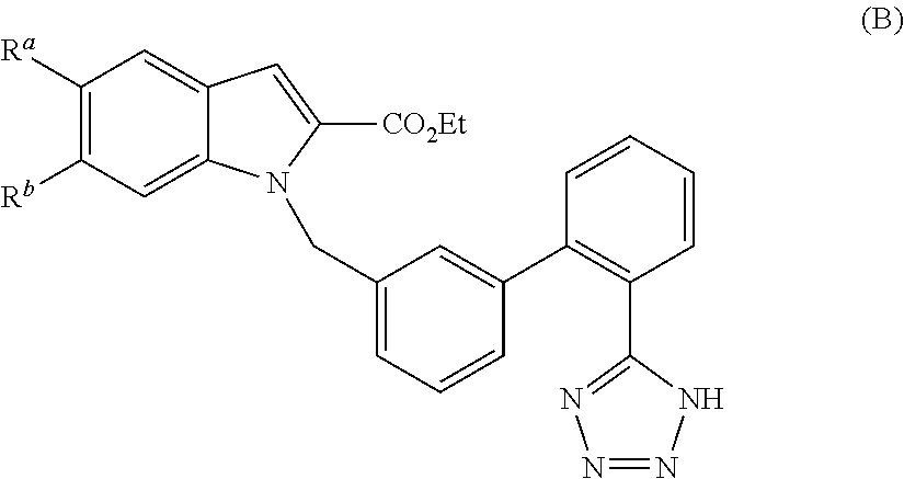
C1([Ra])=C([Rb])C=C2C(=C1)C=C([CO2Et])N2CC1=CC=CC(C2=C(C3=NN=NN3)C=CC=C2)=C1
